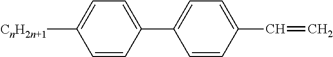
C1(C2=CC=C([CnH2n+1])C=C2)=CC=C(C=C)C=C1
